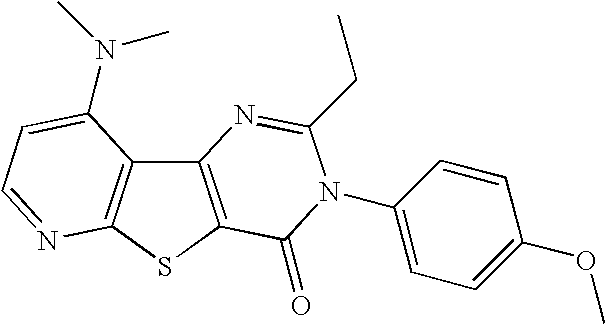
C12=C(SC3=C1C(N(C)C)=CC=N3)C(=O)N(C1=CC=C(OC)C=C1)C(CC)=N2
